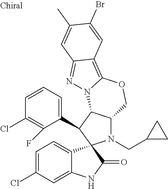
C1=CC=C(C2C3C(N(CC4CC4)C24C2=CC=C(Cl)C=C2NC4=O)COC2=C4C(=NN32)C=C(C)C(Br)=C4)C(F)=C1Cl
